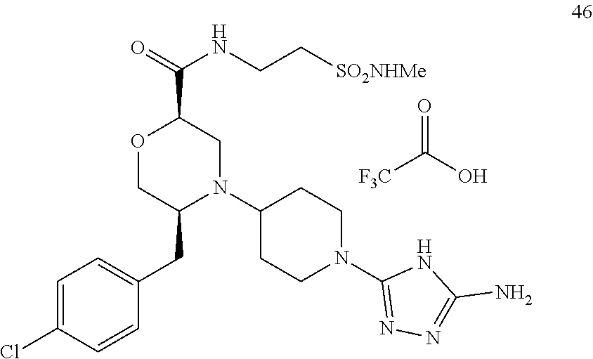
C(C1OCC(CC2=CC=C(Cl)C=C2)N(C2CCN(C3=NN=C(N)N3)CC2)C1)(=O)NCC[SO2NHMe].C(O)(=O)[F3C]
